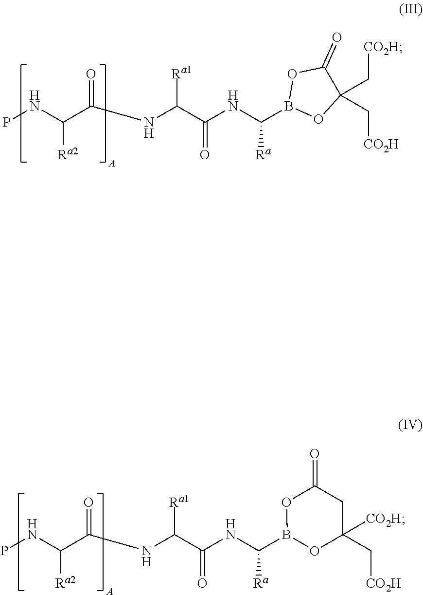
PNC(C(NC(C(NC(B1OC(C[CO2H])(C[CO2H])C(=O)O1)[Ra])=O)[Ra1])=O)[Ra2].PNC(C(NC(C(NC(B1OC([CO2H])(C[CO2H])CC(=O)O1)[Ra])=O)[Ra1])=O)[Ra2]
